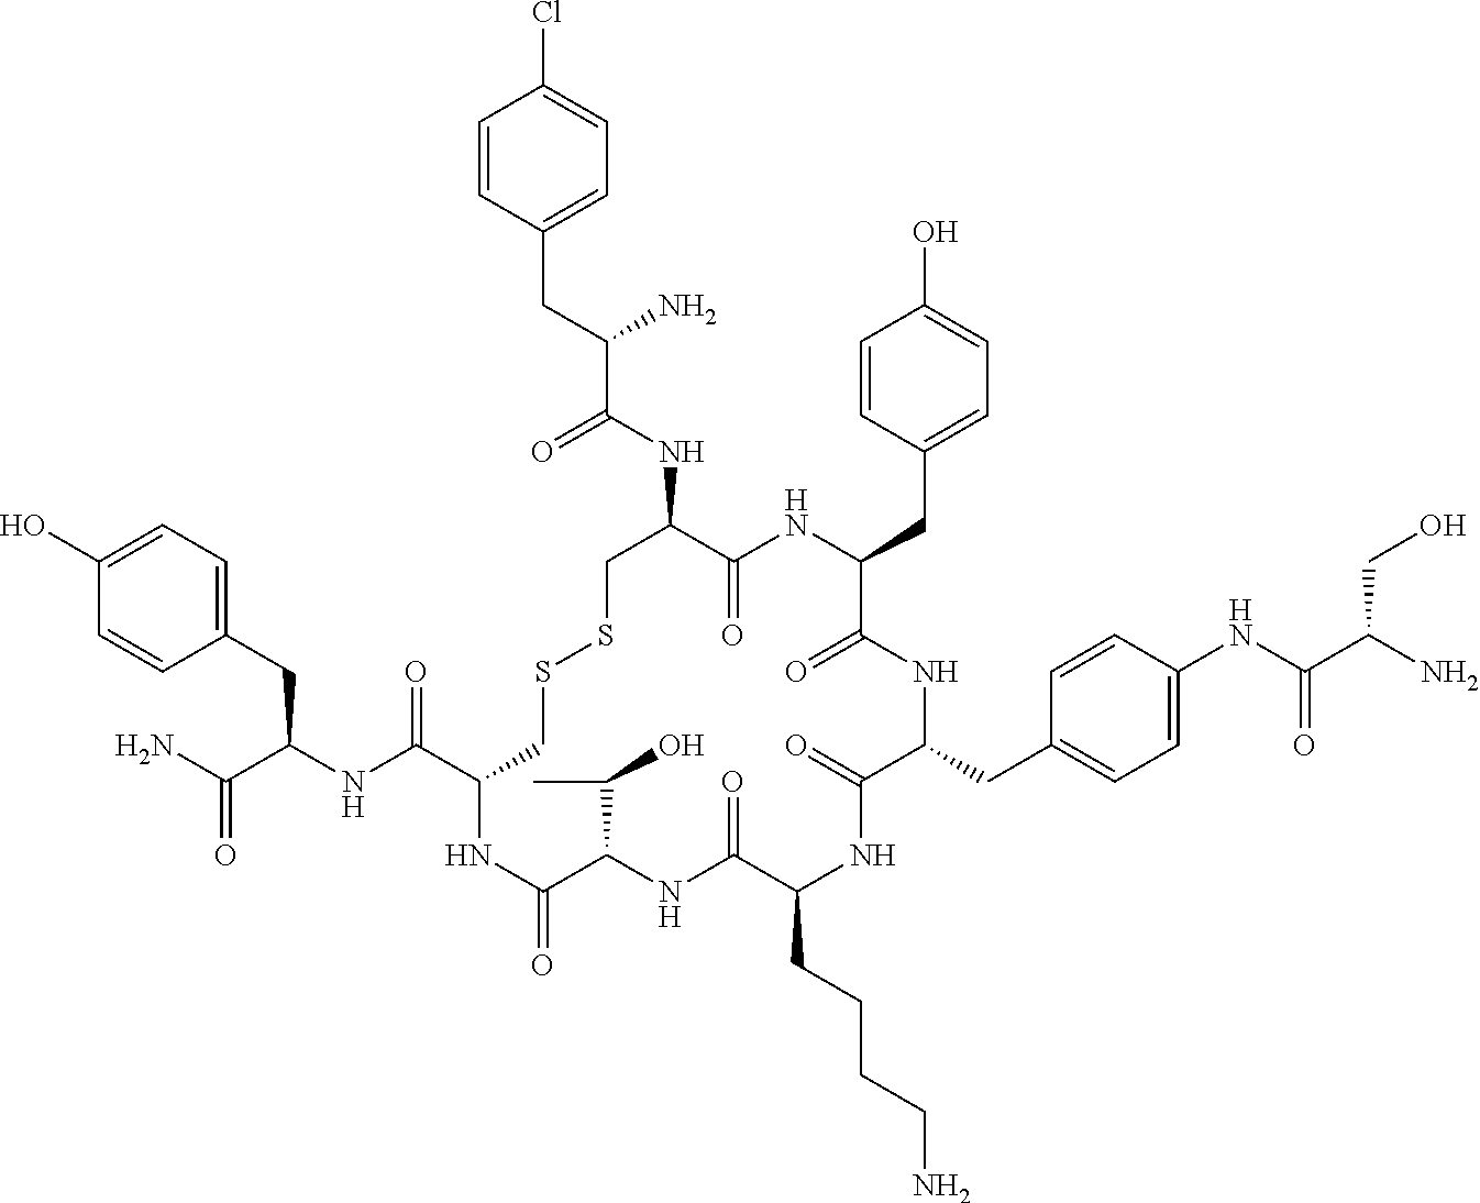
C1=C(O)C=CC(CC(NC(C2CSSCC(NC(C(CC3=CC=C(Cl)C=C3)N)=O)C(=O)NC(CC3=CC=C(O)C=C3)C(=O)NC(CC3=CC=C(NC(C(N)CO)=O)C=C3)C(=O)NC(CCCCN)C(=O)NC(C(C)O)C(=O)N2)=O)C(N)=O)=C1
